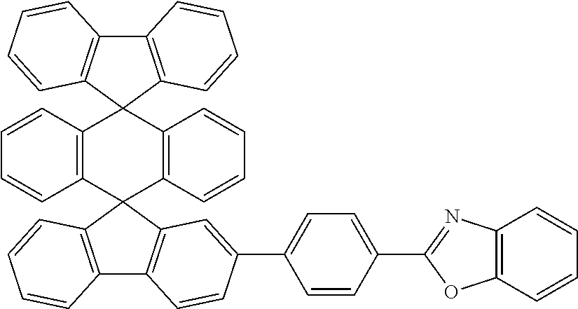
C12=C(C3(C4=C1C=CC=C4)C1=C(C4(C5=C3C=CC=C5)C3=C(C5=C4C=CC=C5)C=CC(C4=CC=C(C5=NC6=C(O5)C=CC=C6)C=C4)=C3)C=CC=C1)C=CC=C2
